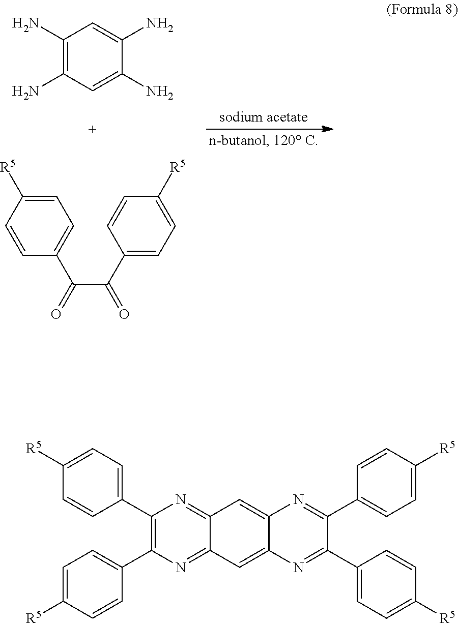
C1(N)=C(N)C=C(N)C(N)=C1.C1=C([R5])C=CC(C(C(C2=CC=C([R5])C=C2)=O)=O)=C1.C1=C([R5])C=CC(C2=C(C3=CC=C([R5])C=C3)N=C3C(=N2)C=C2C(=C3)N=C(C3=CC=C([R5])C=C3)C(C3=CC=C([R5])C=C3)=N2)=C1
